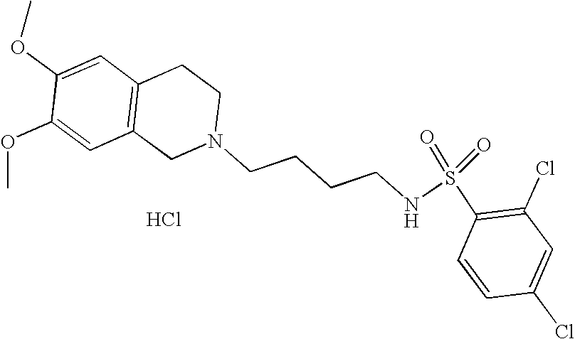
C1=C(OC)C(OC)=CC2=C1CCN(CCCCNS(=O)(=O)C1=C(Cl)C=C(Cl)C=C1)C2.Cl
